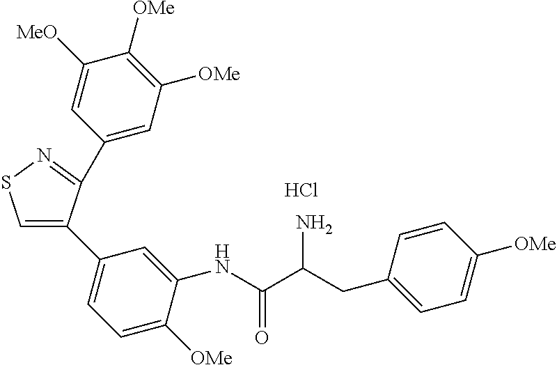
Cl.C1(C2=NSC=C2C2=CC=C([OMe])C(NC(C(CC3=CC=C([OMe])C=C3)N)=O)=C2)=CC([OMe])=C([OMe])C([MeO])=C1
